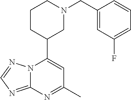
N12C(=NC=N1)N=C(C)C=C2C1CN(CC2=CC(F)=CC=C2)CCC1
